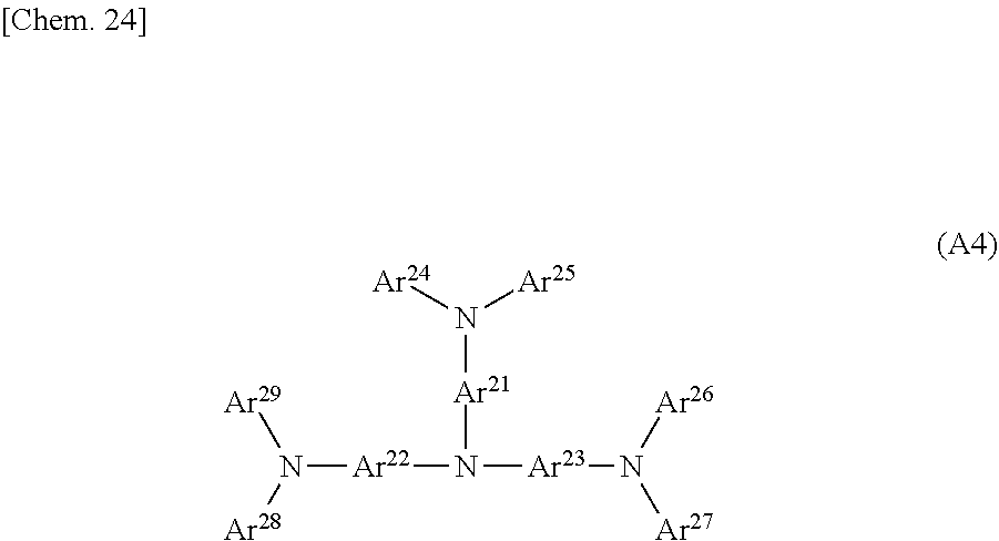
N([Ar21]N([Ar22]N([Ar29])[Ar28])[Ar23]N([Ar27])[Ar26])([Ar24])[Ar25]
